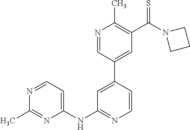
N1=CC=C(NC2=NC=CC(C3=CC(C(N4CCC4)=S)=C(C)N=C3)=C2)N=C1C
